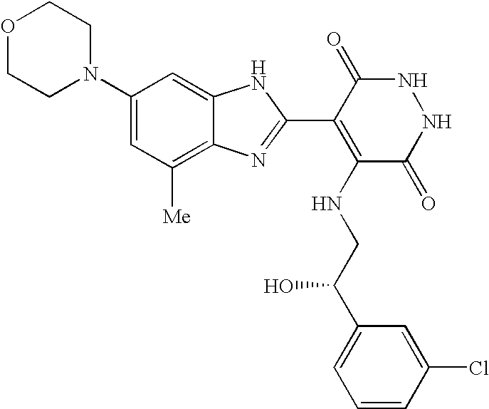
O1CCN(C2=CC([Me])=C3C(=C2)NC(C2=C(NCC(C4=CC=CC(Cl)=C4)O)C(=O)NNC2=O)=N3)CC1
